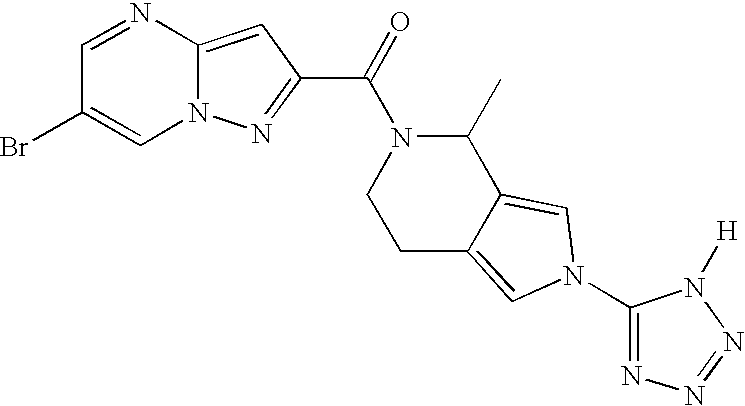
C1=NC2=CC(C(=O)N3C(C)C4=CN(C5=NN=NN5[H])C=C4CC3)=NN2C=C1Br
